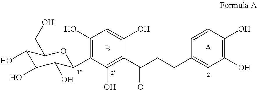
C1(O)=C(C2C(O)C(O)C(O)C(CO)O2)C(O)=C(C(CCC2=CC(O)=C(O)C=C2)=O)C(O)=C1.B.[A]
